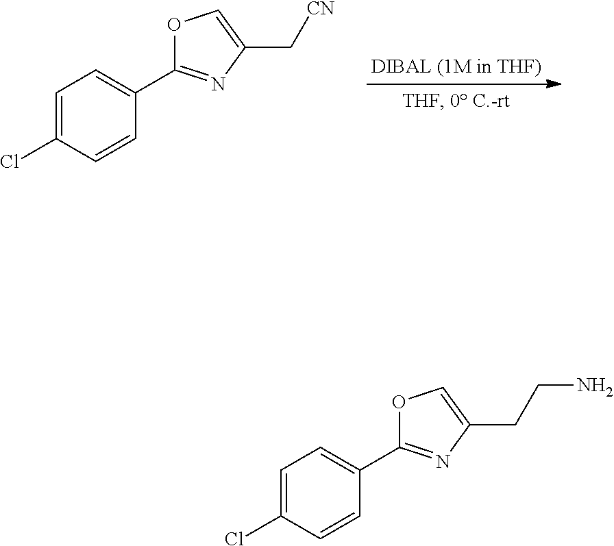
C1=CC(C2=NC(C[CN])=CO2)=CC=C1Cl.C1=CC(C2=NC(CCN)=CO2)=CC=C1Cl
